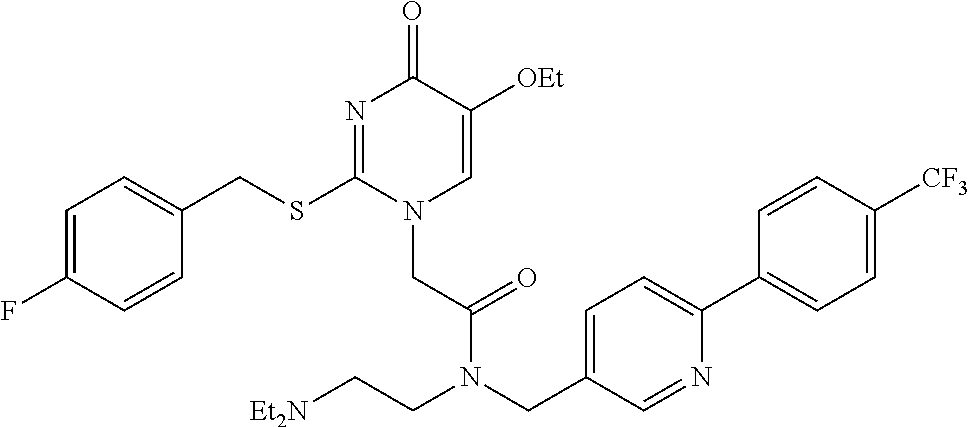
C1=C(F)C=CC(CSC2=NC(=O)C([OEt])=CN2CC(=O)N(CC2=CC=C(C3=CC=C([CF3])C=C3)N=C2)CC[Et2N])=C1
